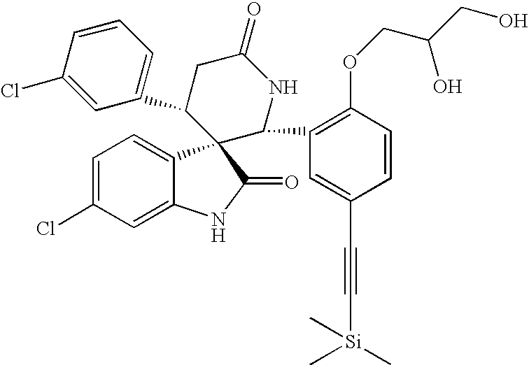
C1(C2CC(=O)NC(C3=C(OCC(O)CO)C=CC(C#C[Si](C)(C)C)=C3)C23C2=CC=C(Cl)C=C2NC3=O)=CC=CC(Cl)=C1
